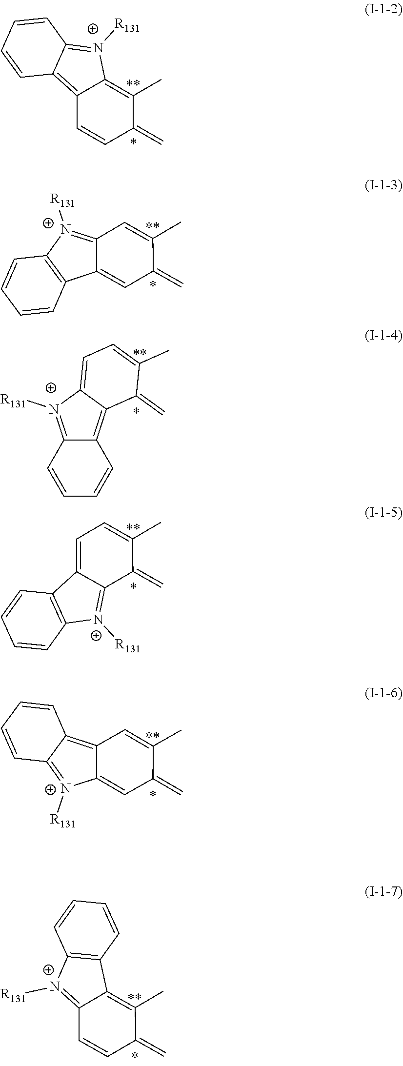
C12=CC(=C)C(C)=CC1=[N+]([R131])C1=C2C=CC=C1.C12=C3C(=[N+]([R131])C1=C(C)C(=C)C=C2)C=CC=C3.C12=C3C(=[N+]([R131])C1=CC=C(C)C2=C)C=CC=C3.C12=CC=C(C)C(=C)C1=[N+]([R131])C1=C2C=CC=C1.C12=C3C(=[N+]([R131])C1=CC(=C)C(C)=C2)C=CC=C3.C12=C(C)C(=C)C=CC1=[N+]([R131])C1=C2C=CC=C1
